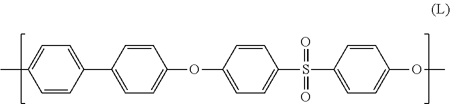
CC1=CC=C(C2=CC=C(OC3=CC=C(S(C4=CC=C(OC)C=C4)(=O)=O)C=C3)C=C2)C=C1
